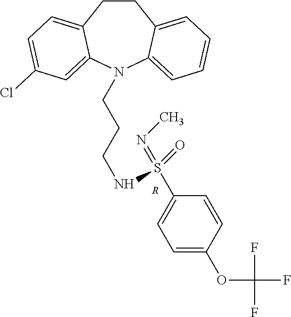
[R].C1CC2=CC=C(Cl)C=C2N(CCCNS(C2=CC=C(OC(F)(F)F)C=C2)(=NC)=O)C2=CC=CC=C12
